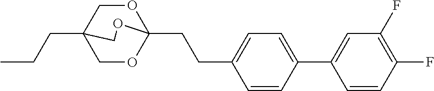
C(CC)C12COC(CCC3=CC=C(C4=CC(F)=C(F)C=C4)C=C3)(OC1)OC2
